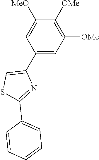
C1=C(C2=CSC(C3=CC=CC=C3)=N2)C=C([MeO])C([OMe])=C1[OMe]
